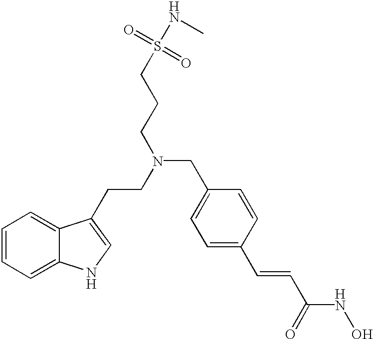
C1=CC=C2C(=C1)C(CCN(CC1=CC=C(C=CC(NO)=O)C=C1)CCCS(NC)(=O)=O)=CN2
